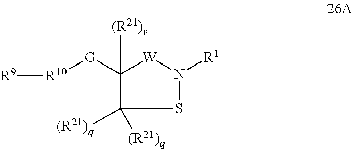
S1N([R1])[W]C([G][R10][R9])([(R21)v])C1([(R21)q])[(R21)q]
